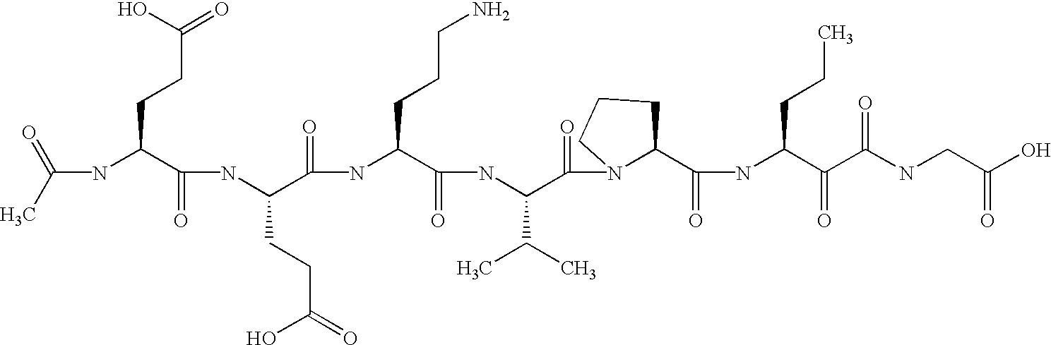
C(NC(C(NC(C(=O)NC(C(=O)NC(C(=O)N1C(C(=O)NC(C(=O)C(NCC(O)=O)=O)CCC)CCC1)C(C)C)CCCN)CCC(=O)O)=O)CCC(=O)O)(C)=O
